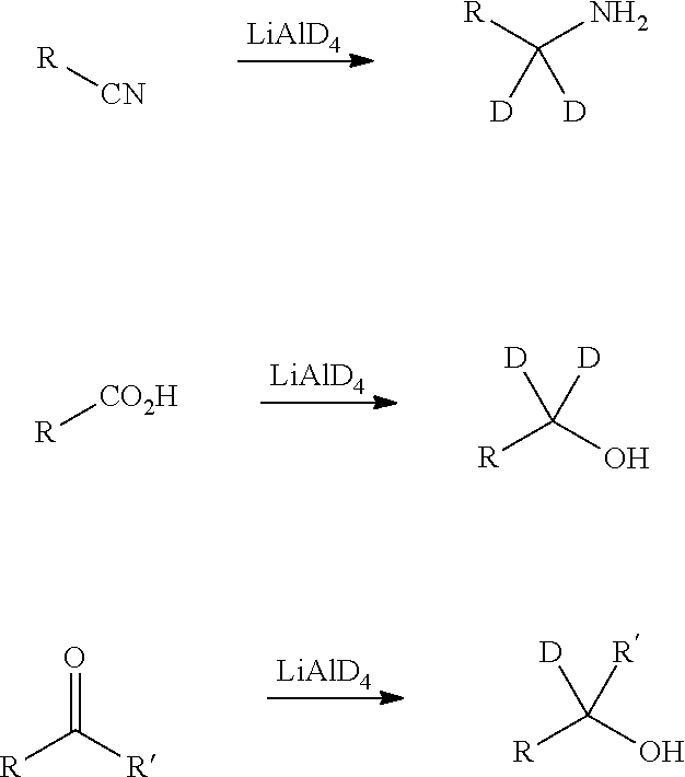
[LiAlD4].[R][CN].[R]C(N)([D])[D].[LiAlD4].[R][CO2H].[R]C(O)([D])[D].[LiAlD4].O=C([R])[R].[R]C(O)([R])[D]
